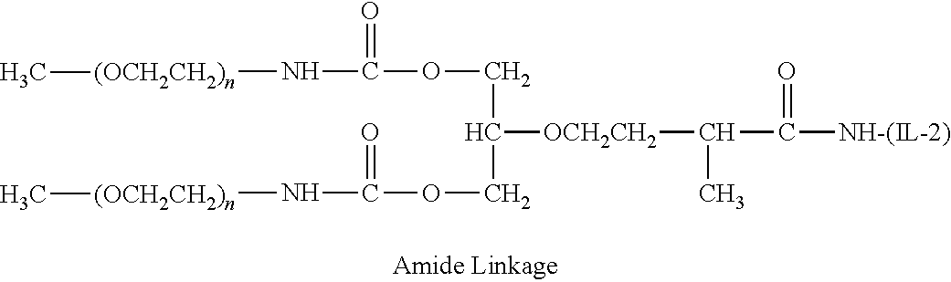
C([NH-(IL-2)])(=O)C(C)[OCH2CH2]C(COC(=O)N[(OCH2CH2)n]C)COC(=O)N[(OCH2CH2)n]C
